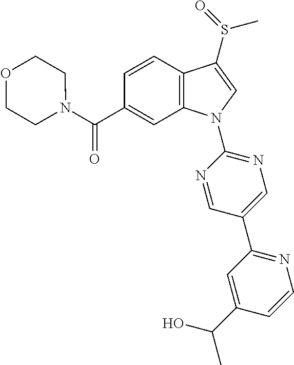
C(C1=CC2=C(C=C1)C(S(C)=O)=CN2C1=NC=C(C2=NC=CC(C(O)C)=C2)C=N1)(=O)N1CCOCC1
